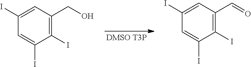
C1(I)=CC(CO)=C(I)C(I)=C1.C1(I)=CC(C=O)=C(I)C(I)=C1
